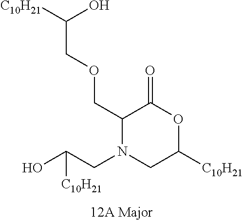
C1(COCC([C10H21])O)N(CC(O)[C10H21])CC([C10H21])OC1=O
